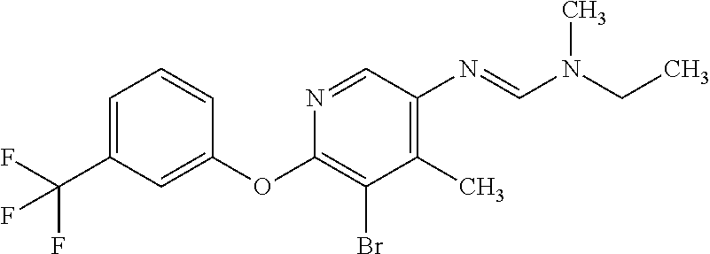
N1=CC(N=CN(C)CC)=C(C)C(Br)=C1OC1=CC(C(F)(F)F)=CC=C1
